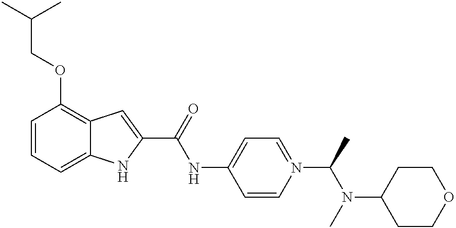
C1=CC=C2C(=C1OCC(C)C)C=C(C(=O)NC1=CC=N(C(N(C3CCOCC3)C)C)C=C1)N2
